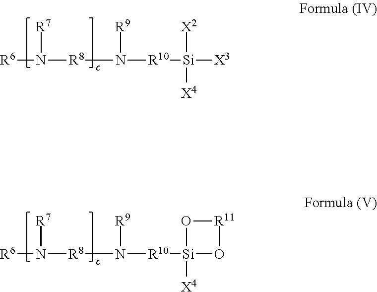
[R6]N([R7])[R8]N([R9])[R10][Si]([X2])([X4])[X3].[R6]N([R7])[R8]N([R9])[R10][Si]1([X4])O[R11]O1
